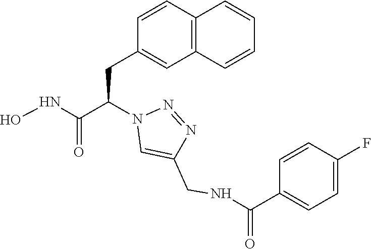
C1(CC(C(NO)=O)N2C=C(CNC(C3=CC=C(F)C=C3)=O)N=N2)=CC2=C(C=C1)C=CC=C2
